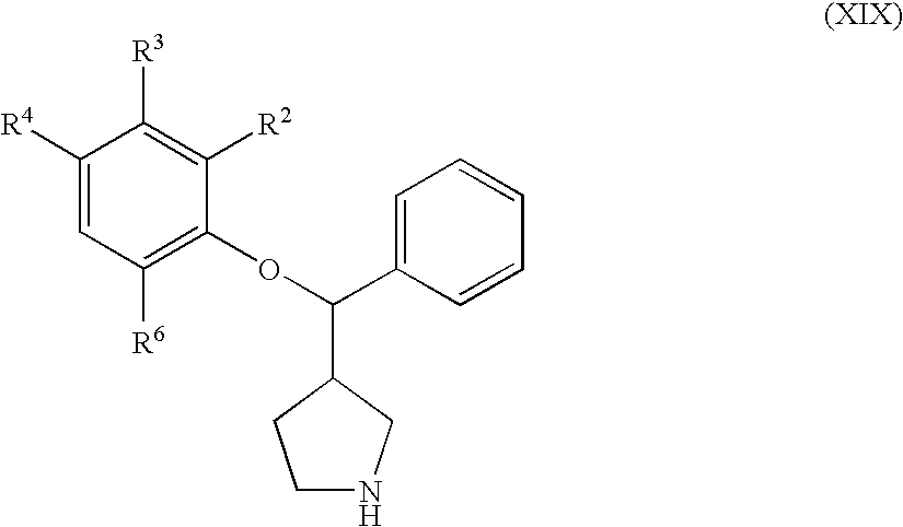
C1([R4])=CC([R6])=C(OC(C2=CC=CC=C2)C2CCNC2)C([R2])=C1[R3]
